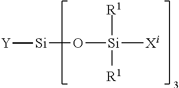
O([Si]([Xi])([R1])[R1])[Si][Y]
